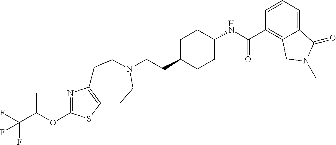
C(CC1CCC(NC(C2=C3C(=CC=C2)C(=O)N(C)C3)=O)CC1)N1CCC2=C(N=C(OC(C(F)(F)F)C)S2)CC1
